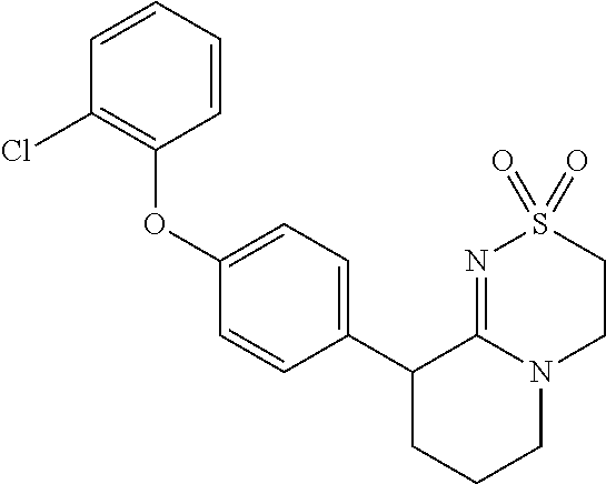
C1S(=O)(=O)N=C2N(C1)CCCC2C1=CC=C(OC2=C(Cl)C=CC=C2)C=C1
